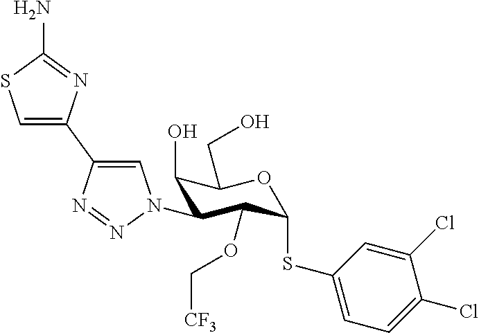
C1(O)C(N2C=C(C3=CSC(N)=N3)N=N2)C(OC[CF3])C(SC2=CC=C(Cl)C(Cl)=C2)OC1CO
